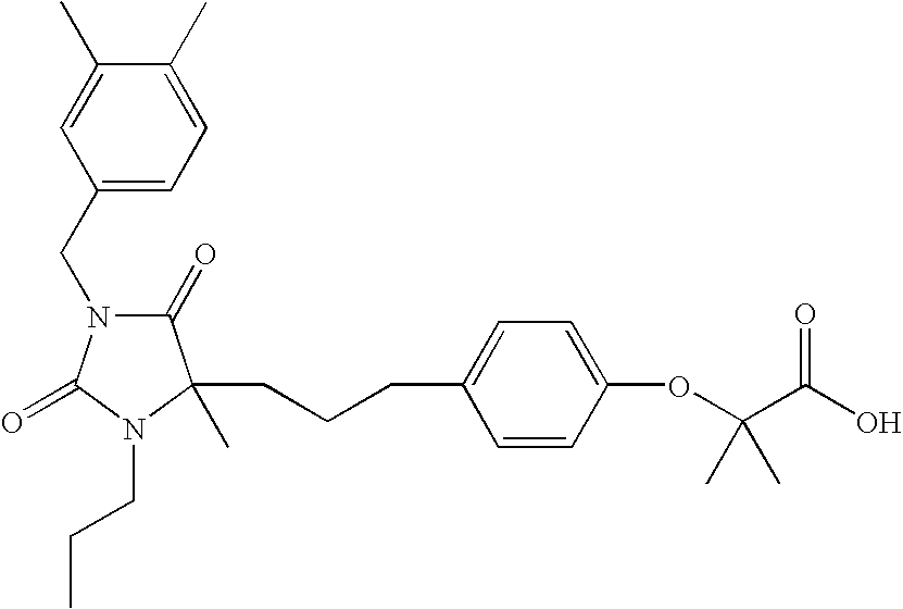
C(CCC1=CC=C(OC(C(O)=O)(C)C)C=C1)C1(C)C(=O)N(CC2=CC=C(C)C(C)=C2)C(=O)N1CCC
